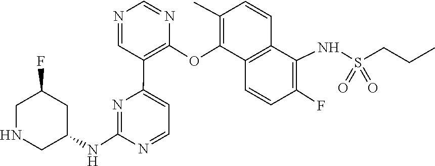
N1=C(NC2CNCC(F)C2)N=CC=C1C1=C(OC2=C(C)C=CC3=C2C=CC(F)=C3NS(CCC)(=O)=O)N=CN=C1
